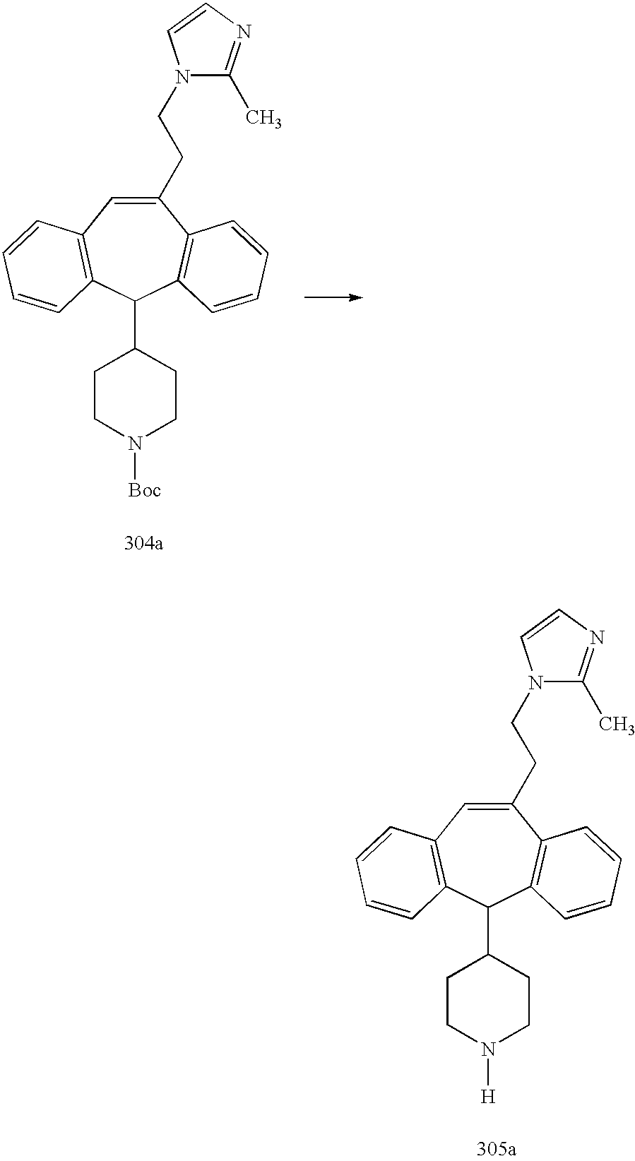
C1(CCN2C(C)=NC=C2)=CC2=C(C(C3CCN([H])CC3)C3=C1C=CC=C3)C=CC=C2.C1(CCN2C(C)=NC=C2)=CC2=C(C(C3CCN([Boc])CC3)C3=C1C=CC=C3)C=CC=C2
